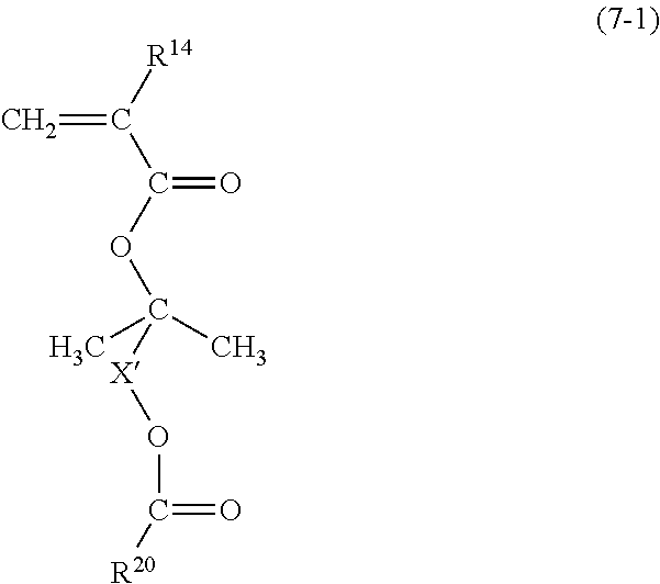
[R14]C(C(=O)OC([X]OC(=O)[R20])(C)C)=C
